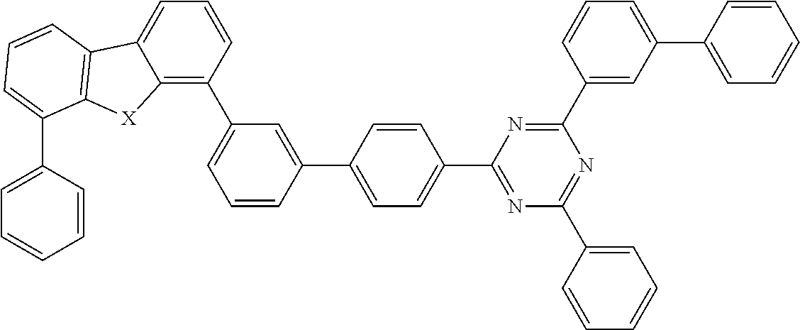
C1=C(C2=CC(C3=C4C(=CC=C3)C3=C([X]4)C(C4=CC=CC=C4)=CC=C3)=CC=C2)C=CC(C2=NC(C3=CC=CC=C3)=NC(C3=CC(C4=CC=CC=C4)=CC=C3)=N2)=C1
